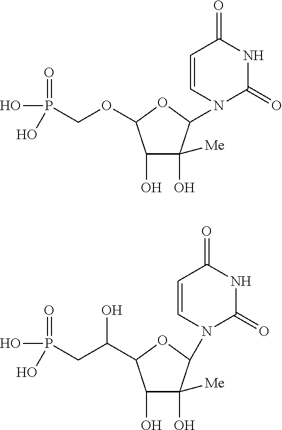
C1(O)C(O)([Me])C(N2C(=O)NC(=O)C=C2)OC1OCP(=O)(O)O.C1(O)C(O)([Me])C(N2C(=O)NC(=O)C=C2)OC1C(CP(=O)(O)O)O
